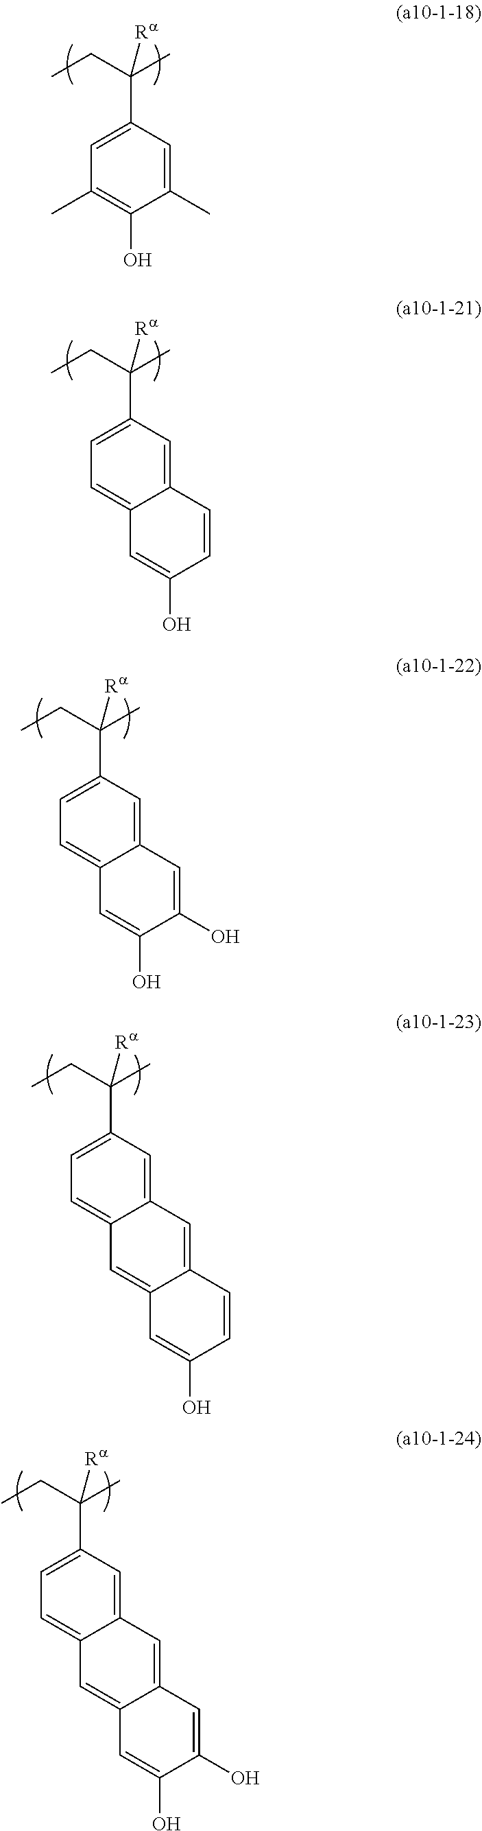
C(CC)(C)([Ra])C1=CC(C)=C(O)C(C)=C1.C(CC)(C)([Ra])C1=CC=C2C(=C1)C=CC(O)=C2.C(CC)(C)([Ra])C1=CC=C2C(=C1)C=C(O)C(O)=C2.C(CC)(C)([Ra])C1=CC=C2C(=C1)C=C1C(=C2)C=C(O)C=C1.C(CC)(C)([Ra])C1=CC=C2C(=C1)C=C1C(=C2)C=C(O)C(O)=C1
